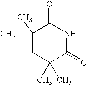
C1(C)(C)CC(C)(C)C(=O)NC1=O
